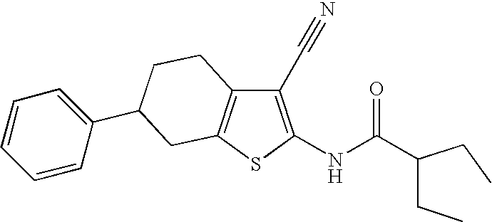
C1(C#N)=C(NC(C(CC)CC)=O)SC2=C1CCC(C1=CC=CC=C1)C2
